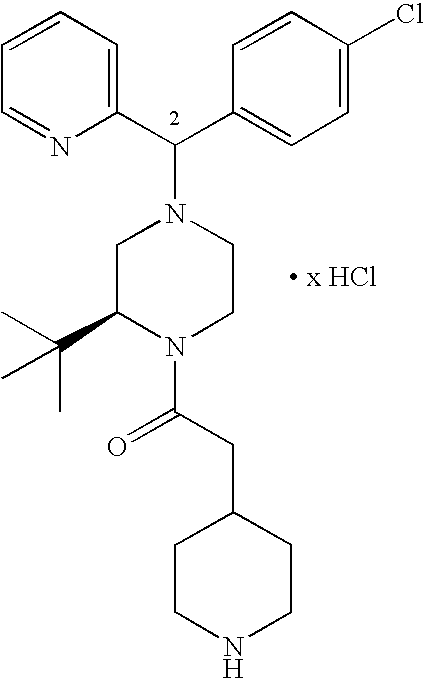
C(C1=CC=C(Cl)C=C1)(N1CC(C(C)(C)C)N(C(CC2CCNCC2)=O)CC1)C1=CC=CC=N1.[ x HCl]
